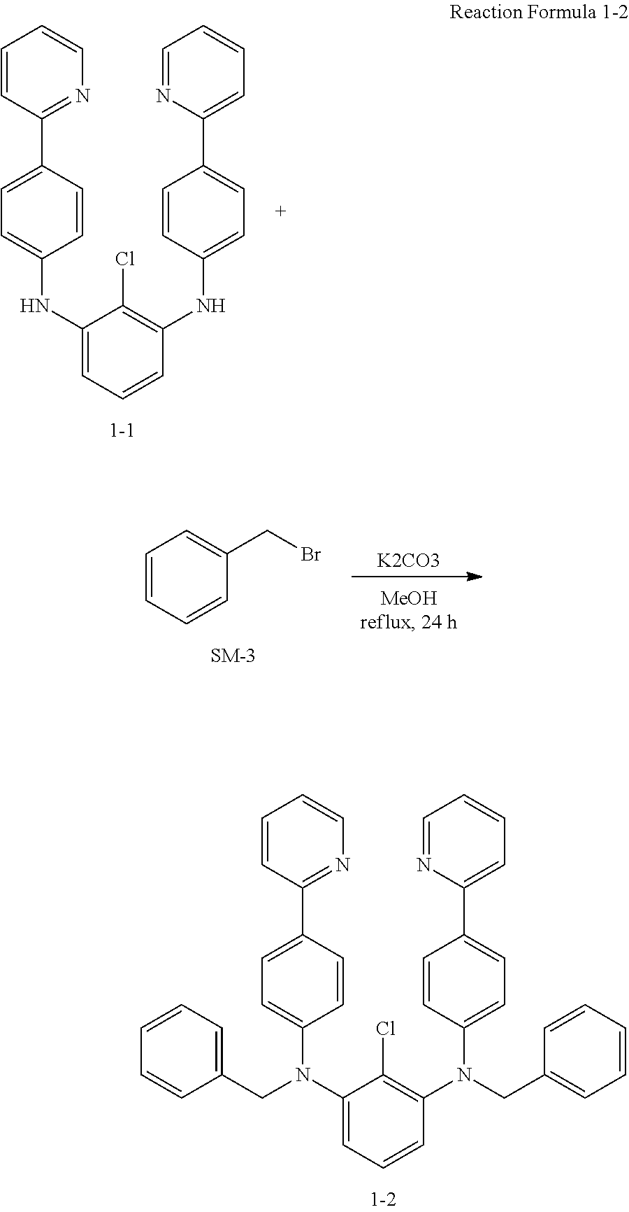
C1=C(N(C2=CC=CC(N(C3=CC=C(C4=CC=CC=N4)C=C3)CC3=CC=CC=C3)=C2Cl)CC2=CC=CC=C2)C=CC(C2=NC=CC=C2)=C1.C1=C(NC2=CC=CC(NC3=CC=C(C4=CC=CC=N4)C=C3)=C2Cl)C=CC(C2=NC=CC=C2)=C1.[K2CO3].C1=CC=CC(CBr)=C1
